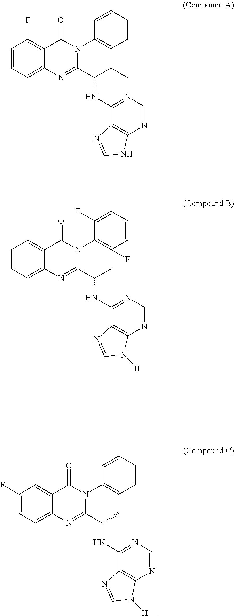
C1(F)=CC=C2C(=C1)C(=O)N(C1=CC=CC=C1)C(C(C)NC1=NC=NC3=C1N=CN3[H])=N2.C1=CC=C2C(=C1F)C(=O)N(C1=CC=CC=C1)C(C(CC)NC1=NC=NC3=C1N=CN3)=N2.C1=CC=C2C(=C1)C(=O)N(C1=C(F)C=CC=C1F)C(C(C)NC1=NC=NC3=C1N=CN3[H])=N2
